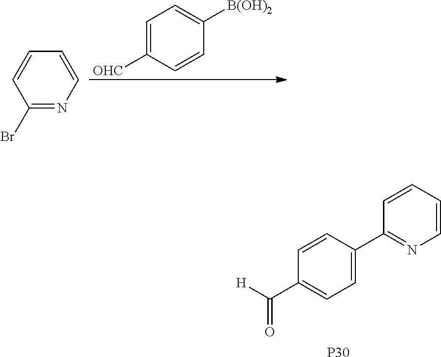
C1=C([OHC])C=CC([B(OH)2])=C1.C1(Br)=NC=CC=C1.[P30].C1=C(C2=NC=CC=C2)C=CC(C([H])=O)=C1
